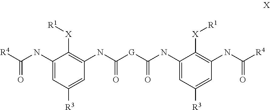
C1(NC([R4])=O)=CC([R3])=CC(NC([G]C(=O)NC2=CC([R3])=CC(NC([R4])=O)=C2[X][R1])=O)=C1[X][R1]
